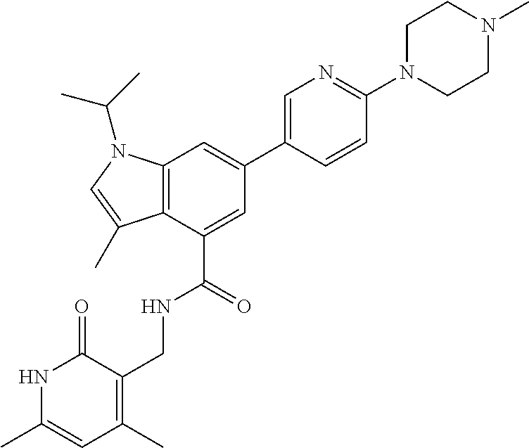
C12=C(C(C(NCC3=C(C)C=C(C)NC3=O)=O)=CC(C3=CN=C(N4CCN(C)CC4)C=C3)=C1)C(C)=CN2C(C)C
